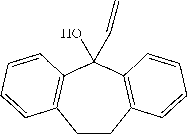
C1CC2=C(C(O)(C=C)C3=C1C=CC=C3)C=CC=C2
